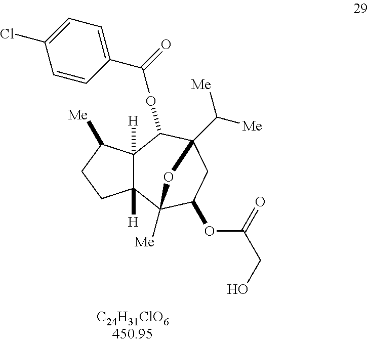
C12([H])C([H])(C3([Me])C(OC(CO)=O)CC(C([Me])[Me])(C1OC(=O)C1=CC=C(Cl)C=C1)O3)CCC2[Me]
